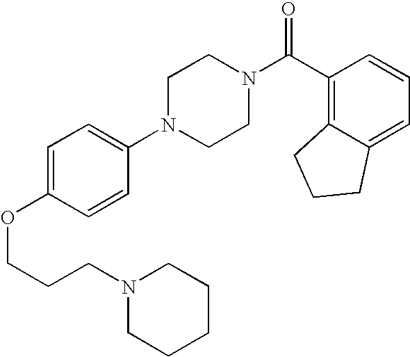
C(COC1=CC=C(N2CCN(C(C3=C4C(=CC=C3)CCC4)=O)CC2)C=C1)CN1CCCCC1
